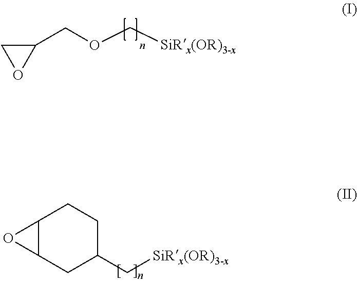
C1(COC[SiRx(OR)3-x])CO1.C12C(CC(C[SiRx(OR)3-x])CC1)O2
